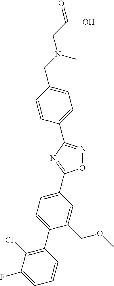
O1N=C(C2=CC=C(CN(C)CC(=O)O)C=C2)N=C1C1=CC=C(C2=C(Cl)C(F)=CC=C2)C(COC)=C1
